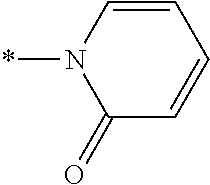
C1(=O)C=CC=CN1*
